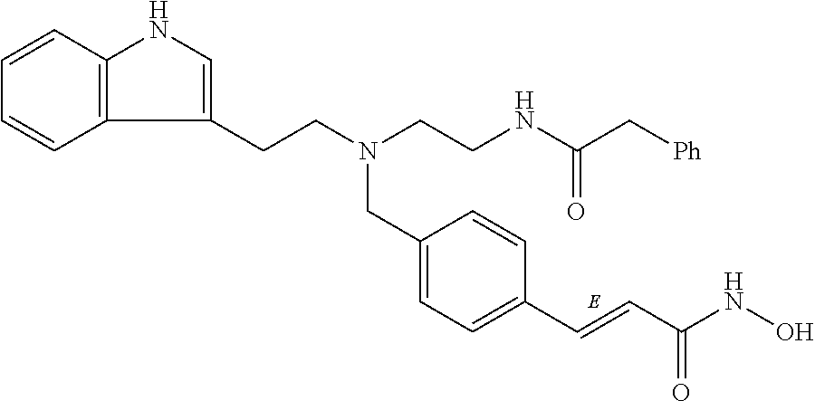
C12=C(C=CC=C1)NC=C2CCN(CC1=CC=C(C=CC(NO)=O)C=C1)CCNC(C[Ph])=O
